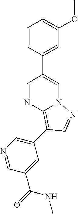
C1=CC(C2=CN3C(=C(C4=CN=CC(C(=O)NC)=C4)C=N3)N=C2)=CC(OC)=C1
